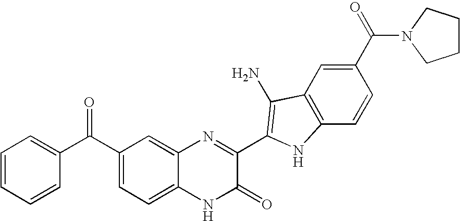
C1=C2C(=CC(C(C3=CC=CC=C3)=O)=C1)N=C(C1=C(N)C3=C(C=CC(C(=O)N4CCCC4)=C3)N1)C(=O)N2
